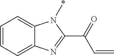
C1=CC=C2C(=C1)N(*)C(C(=O)C=C)=N2
